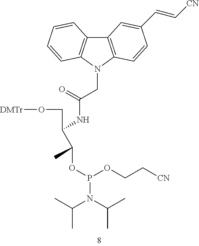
C12=C(N(CC(=O)NC(CO[DMTr])C(OP(OCC[CN])N(C(C)C)C(C)C)C)C3=C1C=CC=C3)C=CC(C=C[CN])=C2
